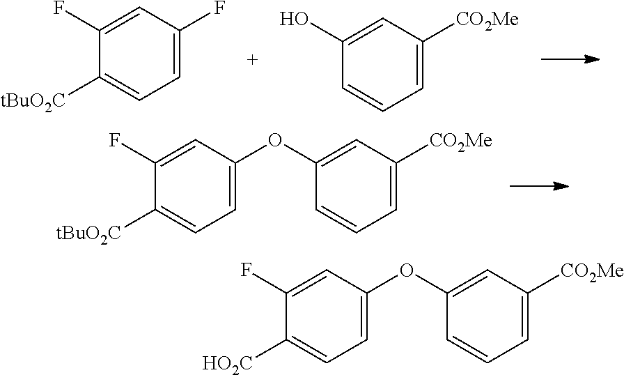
C1(F)=CC(OC2=CC([CO2Me])=CC=C2)=CC=C1[HO2C].C1(F)=CC(F)=CC=C1[tBuO2C].C1(O)=CC([CO2Me])=CC=C1.C1(F)=CC(OC2=CC([CO2Me])=CC=C2)=CC=C1[tBuO2C]
